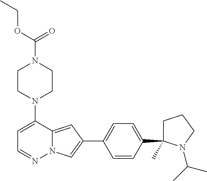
N1(C2=CC=NN3C2=CC(C2=CC=C(C4(C)CCCN4C(C)C)C=C2)=C3)CCN(C(=O)OCC)CC1
